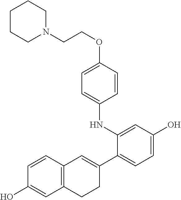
C1=CC(OCCN2CCCCC2)=CC=C1NC1=CC(O)=CC=C1C1=CC2=C(CC1)C=C(O)C=C2
